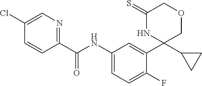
C1(C(NC2=CC=C(F)C(C3(C4CC4)COCC(=S)N3)=C2)=O)=NC=C(Cl)C=C1
